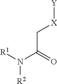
[R1]N(C(=O)C[X][Y])[R2]
